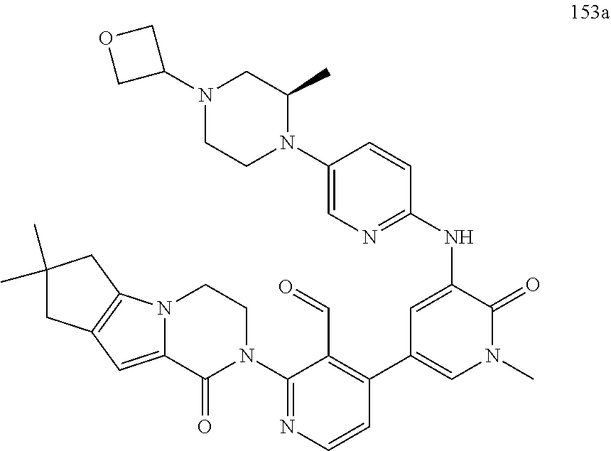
N12C3=C(C=C1C(=O)N(C1=NC=CC(C4=CN(C)C(=O)C(NC5=NC=C(N6CCN(C7COC7)CC6C)C=C5)=C4)=C1C=O)CC2)CC(C)(C)C3
